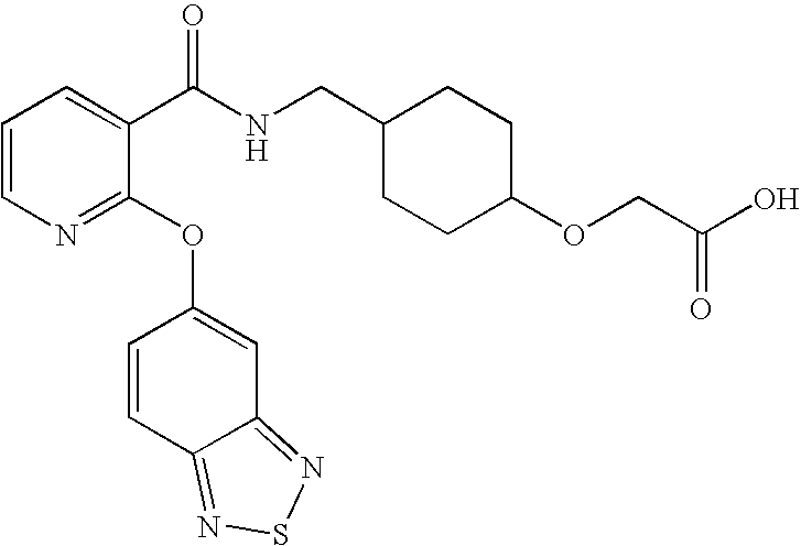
C1=CN=C(OC2=CC3=NSN=C3C=C2)C(C(NCC2CCC(OCC(O)=O)CC2)=O)=C1
